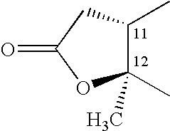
C1(C)(C)C(C)CC(=O)O1
